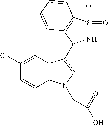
C1(Cl)=CC2=C(C=C1)N(CC(=O)O)C=C2C1NS(=O)(=O)C2=C1C=CC=C2
